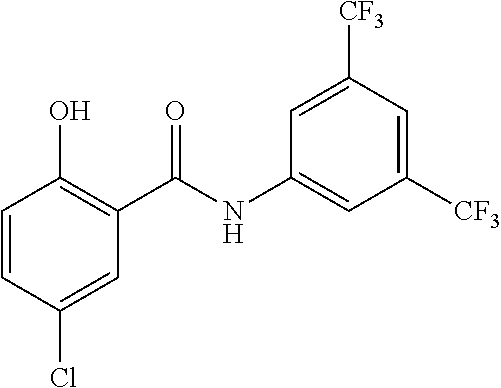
C1=CC(O)=C(C(NC2=CC([CF3])=CC([CF3])=C2)=O)C=C1Cl
